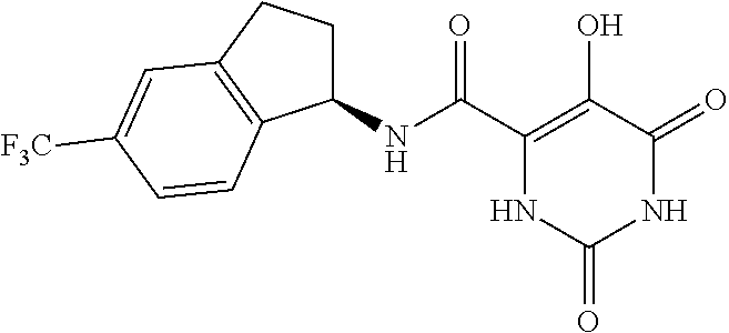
C(C1=C(O)C(=O)NC(=O)N1)(=O)NC1CCC2=C1C=CC([F3C])=C2
